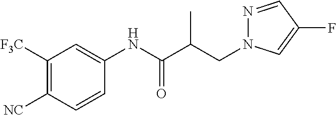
C(C(C(NC1=CC([F3C])=C([NC])C=C1)=O)C)N1N=CC(F)=C1
